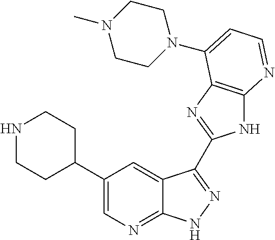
C1(C2CCNCC2)=CN=C2C(=C1)C(C1=NC3=C(N1)N=CC=C3N1CCN(C)CC1)=NN2
